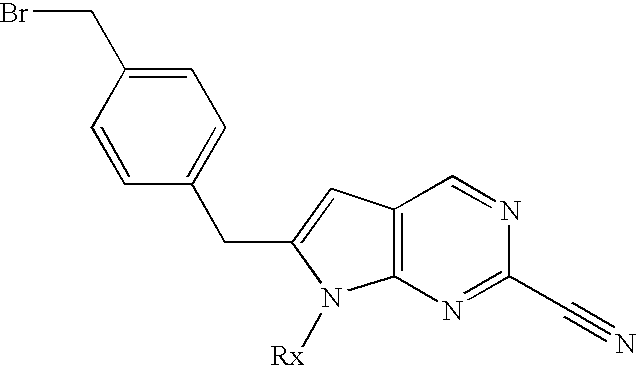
C(C1=CC2=C(N1[Rx])N=C(C#N)N=C2)C1=CC=C(CBr)C=C1
